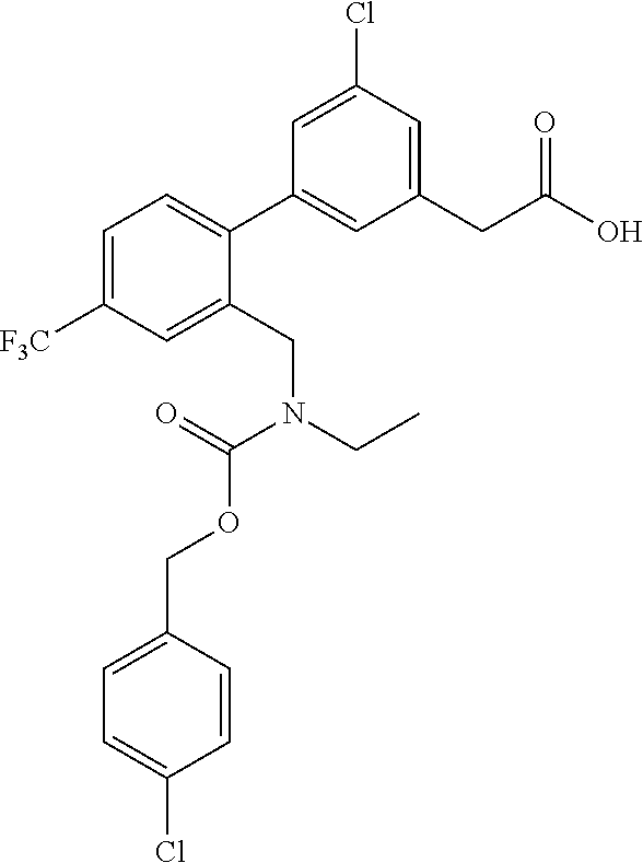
C1=C([F3C])C=C(CN(CC)C(=O)OCC2=CC=C(Cl)C=C2)C(C2=CC(CC(O)=O)=CC(Cl)=C2)=C1
